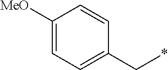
C(*)C1=CC=C([MeO])C=C1
